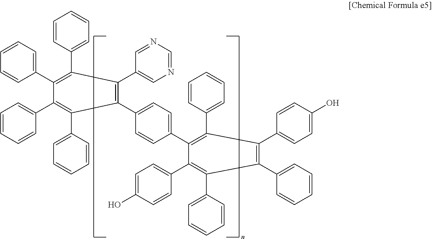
C1(C2=CC=CC=C2)=C(C2=CC=CC=C2)C(C2=CN=CN=C2)=C(C2=CC=C(C3=C(C4=CC=CC=C4)C(C4=CC=C(O)C=C4)=C(C4=CC=CC=C4)C(C4=CC=CC=C4)=C3C3=CC=C(O)C=C3)C=C2)C(C2=CC=CC=C2)=C1C1=CC=CC=C1
